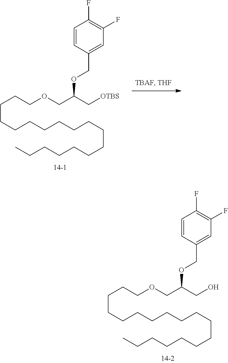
C(CCCCCCCCCCCCC)CCCCOCC(CO)OCC1=CC(F)=C(F)C=C1.C(CCCCCCCCCCCCC)CCCCOCC(C[OTBS])OCC1=CC(F)=C(F)C=C1
